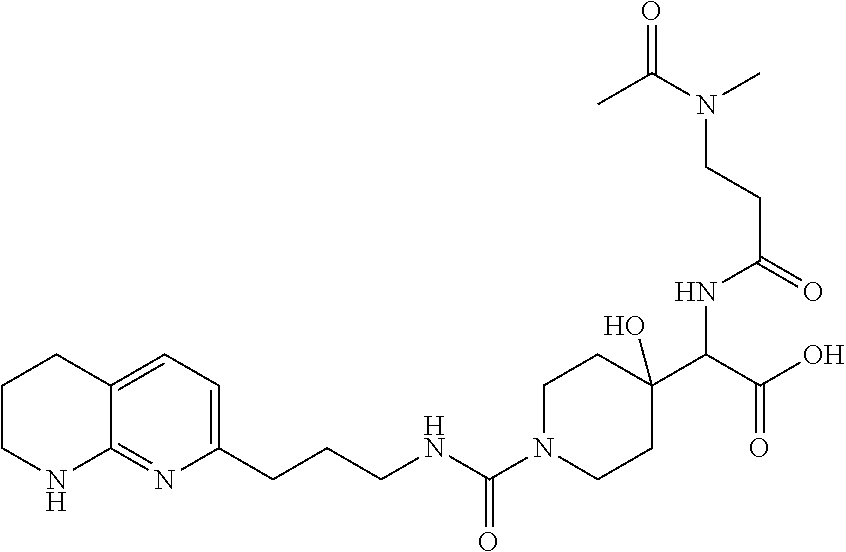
C1CNC2=NC(CCCNC(N3CCC(C(C(=O)O)NC(CCN(C(C)=O)C)=O)(O)CC3)=O)=CC=C2C1
